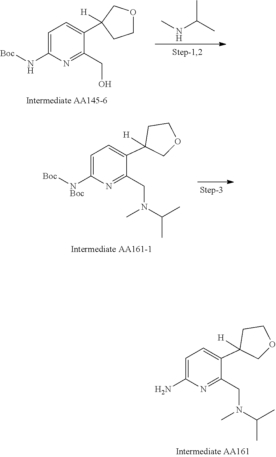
C1=C(N[Boc])N=C(CO)C(C2([H])COCC2)=C1.CNC(C)C.C1=C([NBoc][Boc])N=C(CN(C)C(C)C)C(C2([H])CCOC2)=C1.C1=C(N)N=C(CN(C)C(C)C)C(C2([H])CCOC2)=C1
